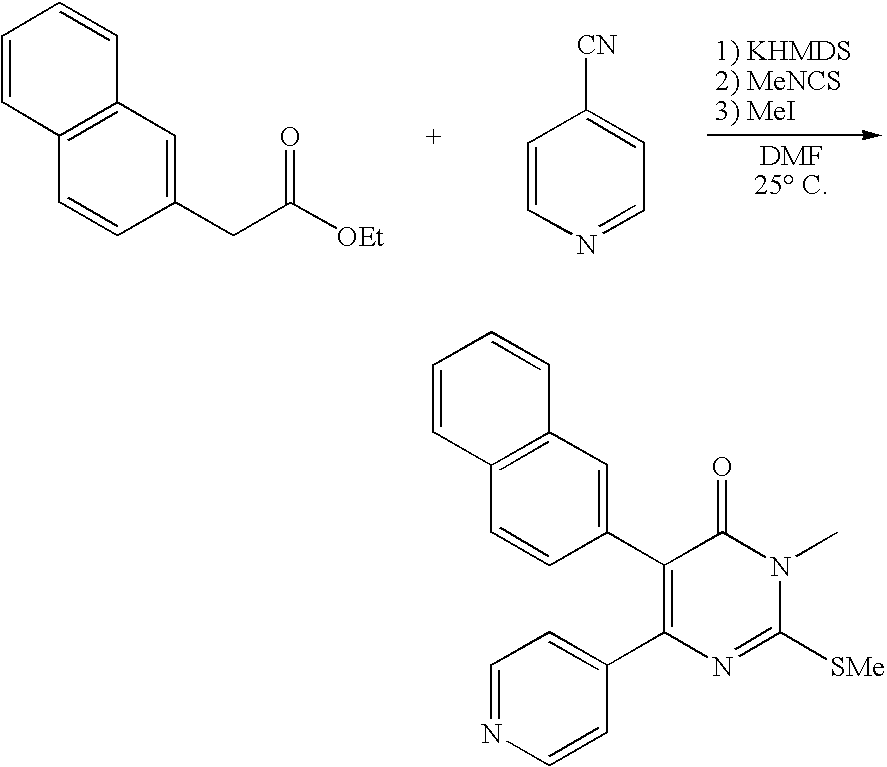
C1(CC([OEt])=O)=CC2=C(C=C1)C=CC=C2.C1=CN=CC=C1[CN].C1(C2=C(C3=CC=NC=C3)N=C([SMe])N(C)C2=O)=CC2=C(C=C1)C=CC=C2
